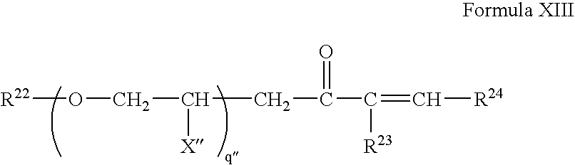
[R22]OCC(CC(=O)C(=C[R24])[R23])[X]
